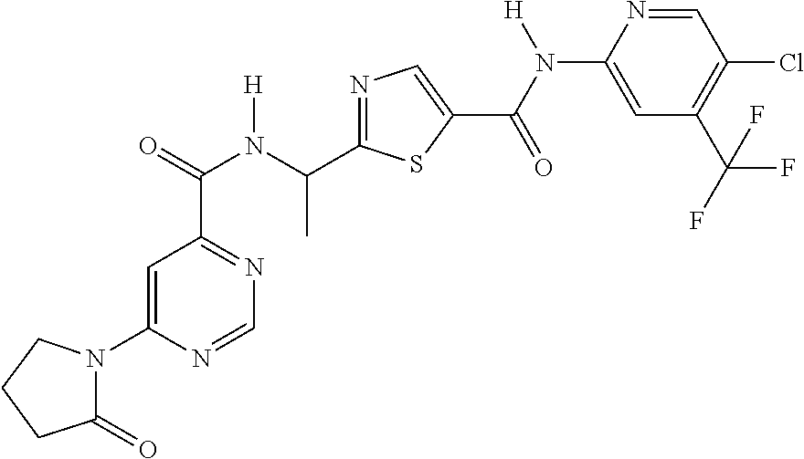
C1=C(N2C(=O)CCC2)N=CN=C1C(N(C(C1=NC=C(C(=O)N(C2=CC(C(F)(F)F)=C(Cl)C=N2)[H])S1)C)[H])=O
